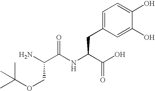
O(CC(C(NC(C(O)=O)CC1=CC=C(O)C(O)=C1)=O)N)C(C)(C)C
